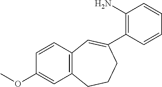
C12=C(CCCC(C3=C(N)C=CC=C3)=C1)C=C(OC)C=C2
